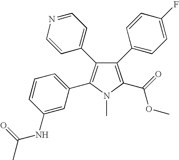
C1(C2=CC=C(F)C=C2)=C(C(=O)OC)N(C)C(C2=CC=CC(NC(C)=O)=C2)=C1C1=CC=NC=C1
